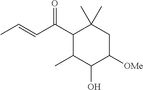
C1(C(C=CC)=O)C(C)C(O)C([OMe])CC1(C)C
